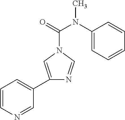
C1=CN=CC(C2=CN(C(=O)N(C3=CC=CC=C3)C)C=N2)=C1
